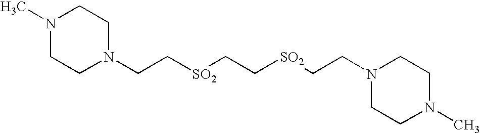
N1(CC[SO2]CC[SO2]CCN2CCN(C)CC2)CCN(C)CC1
